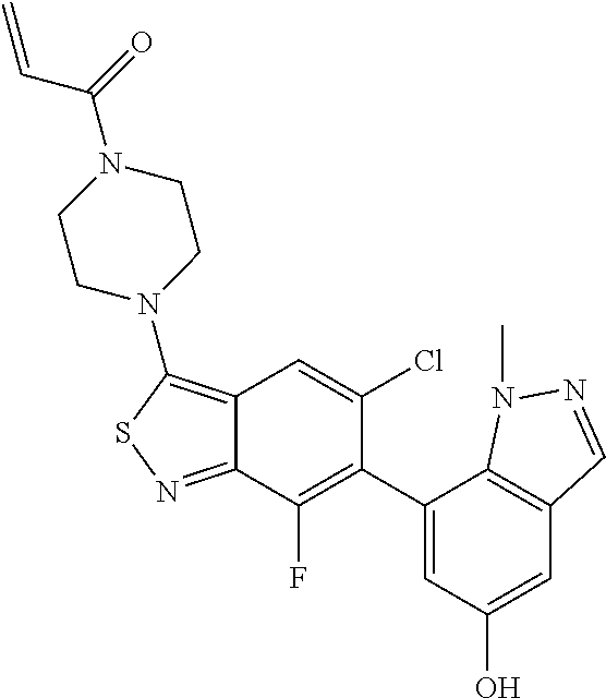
C12=C(N3CCN(C(=O)C=C)CC3)SN=C1C(F)=C(C1=CC(O)=CC3=C1N(C)N=C3)C(Cl)=C2
